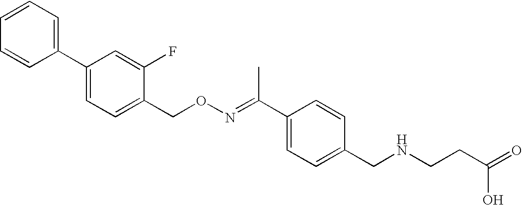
C1=C(F)C(CON=C(C2=CC=C(CNCCC(=O)O)C=C2)C)=CC=C1C1=CC=CC=C1
